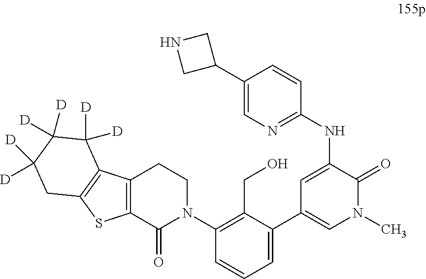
C1(C2CNC2)=CN=C(NC2=CC(C3=CC=CC(N4CCC5=C(C4=O)SC4=C5C([D])([D])C([D])([D])C([D])([D])C4)=C3CO)=CN(C)C2=O)C=C1
